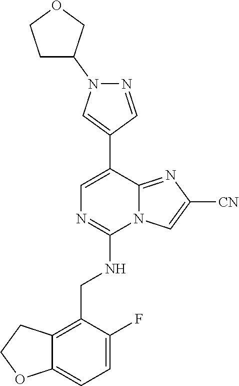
C1(C2=CN=C(NCC3=C4C(=CC=C3F)OCC4)N3C2=NC([CN])=C3)=CN(C2COCC2)N=C1
